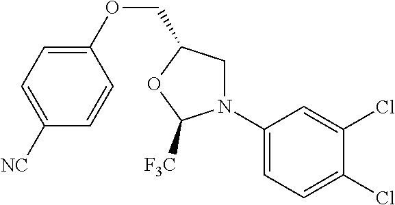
N1(C2=CC=C(Cl)C(Cl)=C2)CC(COC2=CC=C([NC])C=C2)OC1[F3C]
